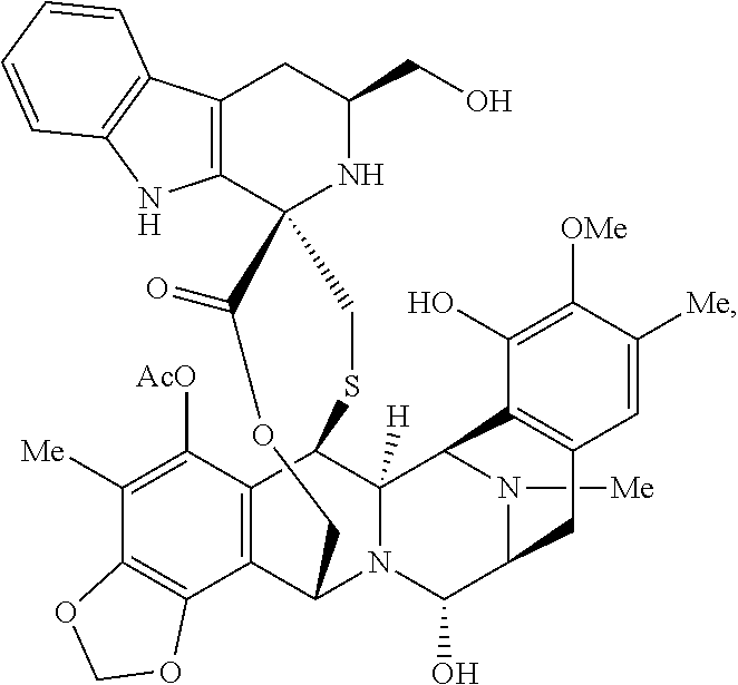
[Me]N1C2C(O)N3C4C5=C(C([AcO])=C([Me])C6=C5OCO6)C(C3([H])C1C1=C(C2)C=C([Me])C([OMe])=C1O)SCC1(C2=C(CC(CO)N1)C1=C(N2)C=CC=C1)C(=O)OC4
